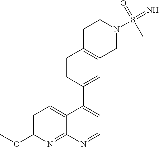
C12=CC=C(OC)N=C1N=CC=C2C1=CC2=C(C=C1)CCN(S(=N)(=O)C)C2
